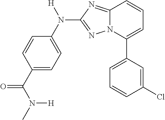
C1=C(C2=CC=CC3=NC(N(C4=CC=C(C(N(C)[H])=O)C=C4)[H])=NN23)C=C(Cl)C=C1
